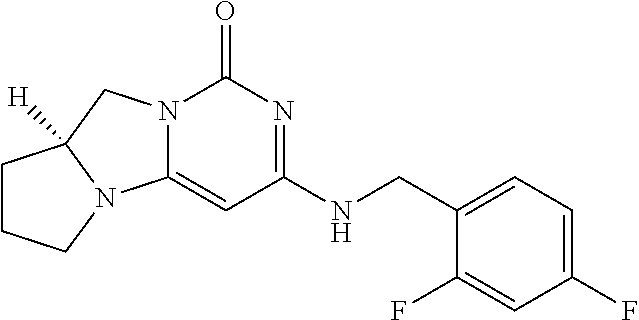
C(NC1=NC(=O)N2C(=C1)N1C([H])(C2)CCC1)C1=CC=C(F)C=C1F
